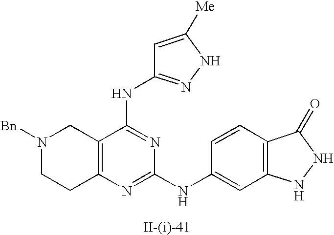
C12=C(C(NC3=NNC([Me])=C3)=NC(NC3=CC4=C(C=C3)C(=O)NN4)=N1)CN([Bn])CC2
